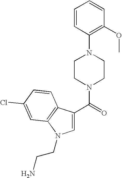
C(=O)(N1CCN(C2=C(OC)C=CC=C2)CC1)C1=CN(CCN)C2=C1C=CC(Cl)=C2
